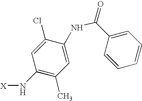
C1(N[X])=C(C)C=C(NC(C2=CC=CC=C2)=O)C(Cl)=C1
